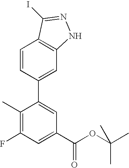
C12=C(C=C(C3=CC(C(OC(C)(C)C)=O)=CC(F)=C3C)C=C1)NN=C2I
